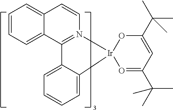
C1=CC2=CC=CC=C2C2=N1[Ir]1(O=C(C(C)(C)C)C=C(C(C)(C)C)O1)C1=CC=CC=C21
